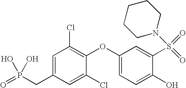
C1N(S(C2=CC(OC3=C(Cl)C=C(CP(=O)(O)O)C=C3Cl)=CC=C2O)(=O)=O)CCCC1
